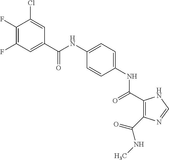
C(NC1=CC=C(NC(=O)C2=C(C(NC)=O)N=CN2)C=C1)(=O)C1=CC(F)=C(F)C(Cl)=C1
